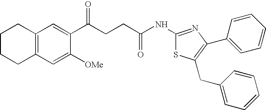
C12=C(C=C([OMe])C(C(CCC(NC3=NC(C4=CC=CC=C4)=C(CC4=CC=CC=C4)S3)=O)=O)=C1)CCCC2
